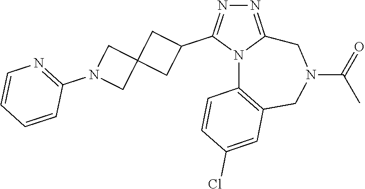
N1=C2N(C(C3CC4(C3)CN(C3=NC=CC=C3)C4)=N1)C1=C(CN(C(=O)C)C2)C=C(Cl)C=C1
